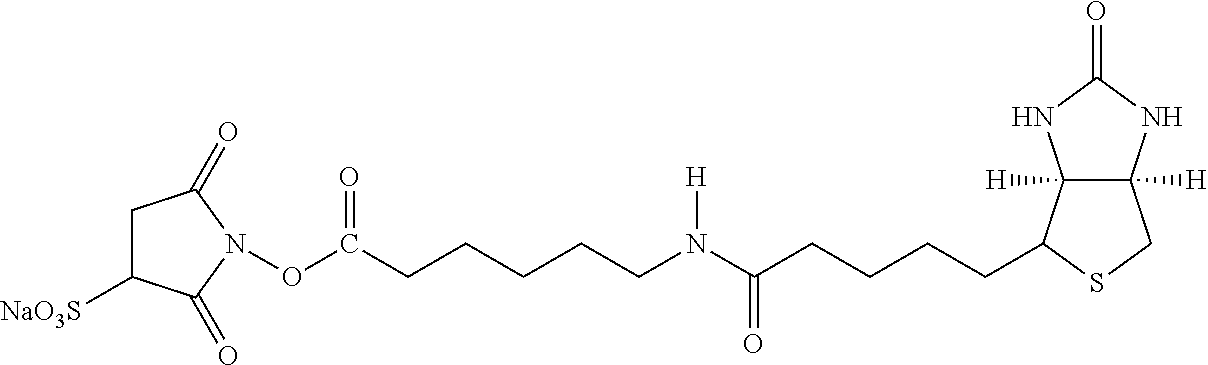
C12([H])C([H])(NC(=O)N1)CSC2CCCCC(N(CCCCCC(ON1C(=O)C([NaO3S])CC1=O)=O)[H])=O
